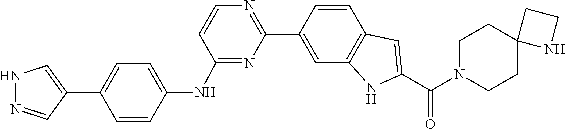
N1(C(C2=CC3=C(N2)C=C(C2=NC=CC(NC4=CC=C(C5=CNN=C5)C=C4)=N2)C=C3)=O)CCC2(CC1)NCC2
